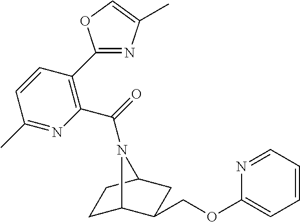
C1C2C(COC3=CC=CC=N3)CC(C1)N2C(=O)C1=C(C2=NC(C)=CO2)C=CC(C)=N1
